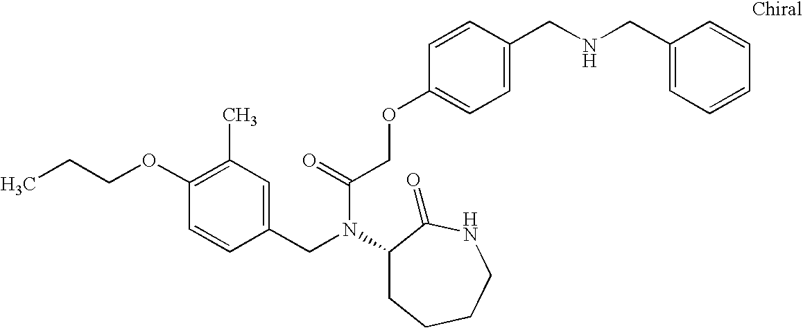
CCCOC1=C(C)C=C(CN(C(=O)COC2=CC=C(CNCC3=CC=CC=C3)C=C2)C2CCCCNC2=O)C=C1
